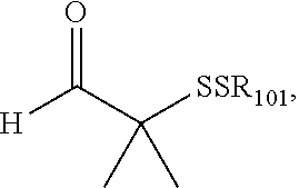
O=C(C([SSR101])(C)C)[H]
